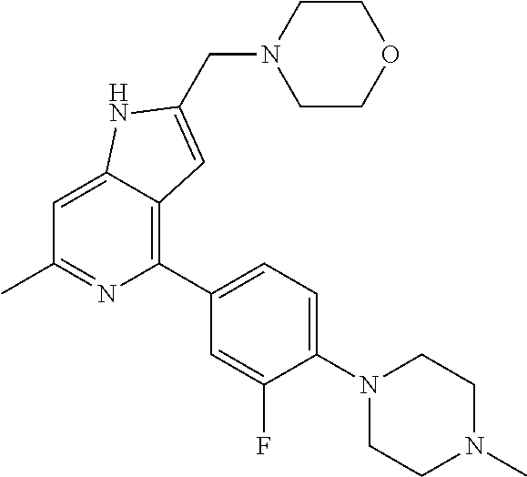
C1=C2C(=C(C3=CC=C(N4CCN(C)CC4)C(F)=C3)N=C1C)C=C(CN1CCOCC1)N2
